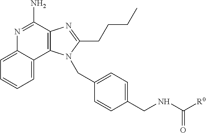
C1=C2C(=CC=C1)C1=C(C(N)=N2)N=C(CCCC)N1CC1=CC=C(CNC([R0])=O)C=C1
